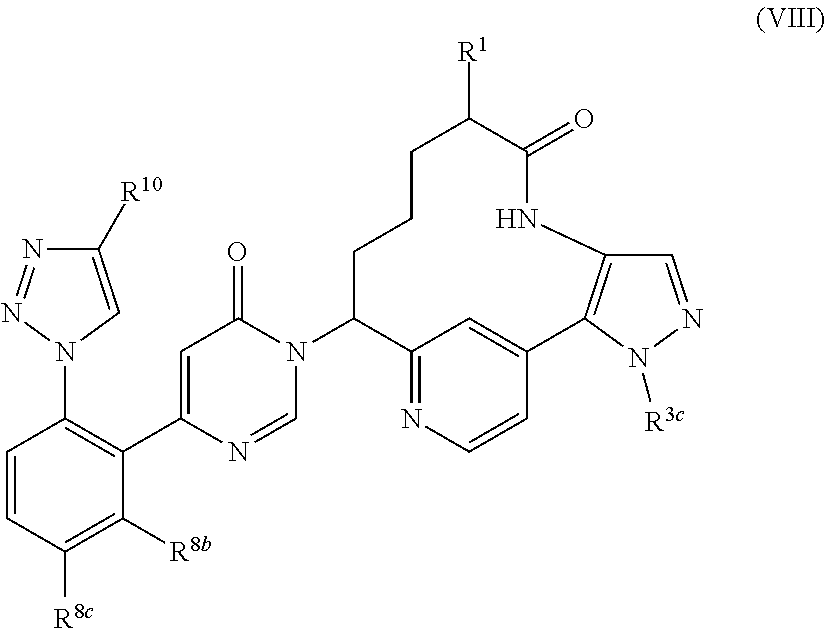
C1=CC([R8c])=C([R8b])C(C2=CC(=O)N(C3C4=NC=CC(=C4)C4=C(NC(=O)C([R1])CCC3)C=NN4[R3c])C=N2)=C1N1N=NC([R10])=C1
